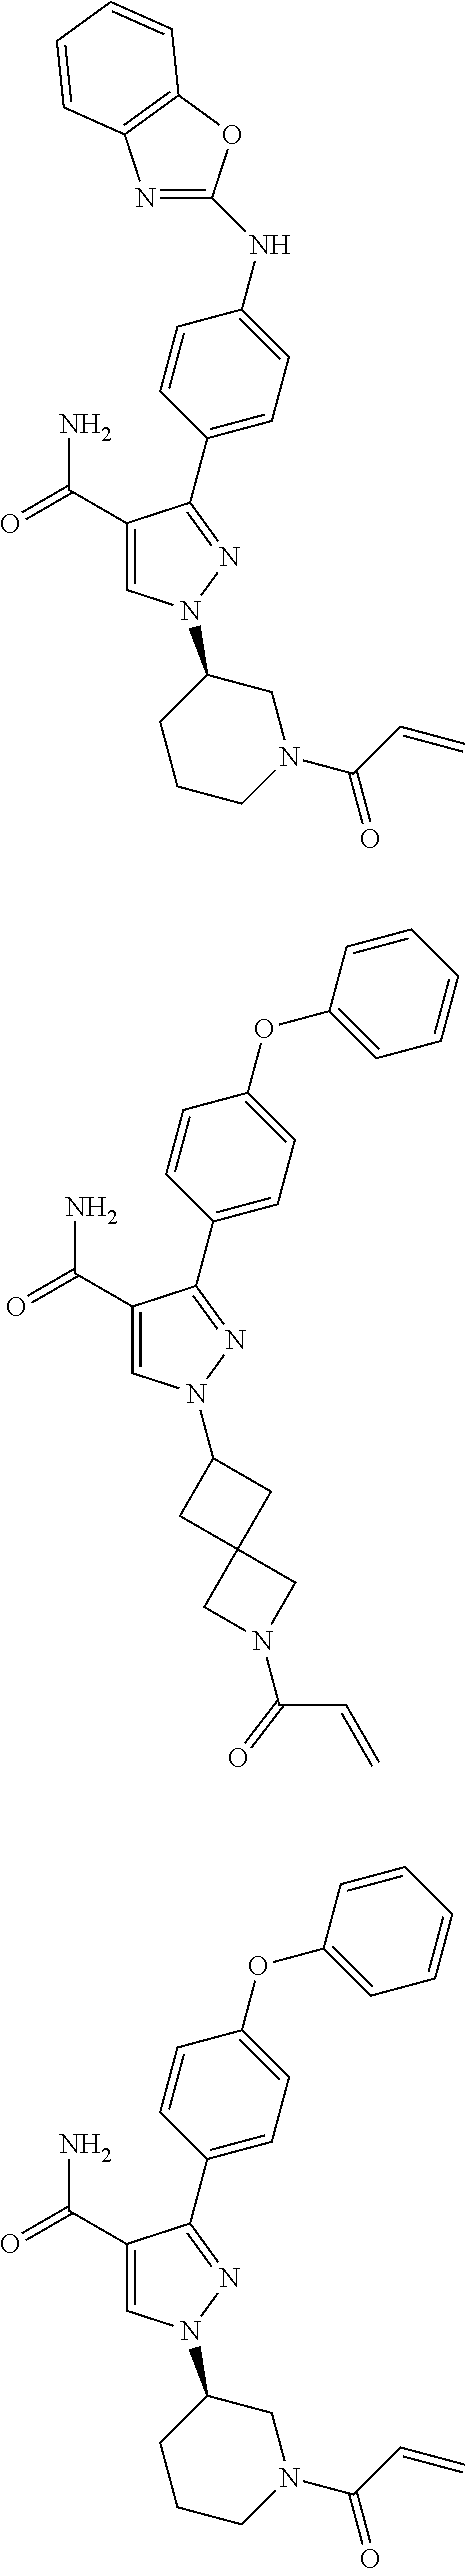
C1=CC(C2=NN(C3CCCN(C(=O)C=C)C3)C=C2C(=O)N)=CC=C1NC1=NC2=C(O1)C=CC=C2.C1=CC(C2=NN(C3CC4(C3)CN(C(C=C)=O)C4)C=C2C(=O)N)=CC=C1OC1=CC=CC=C1.C1=CC(C2=NN(C3CCCN(C(=O)C=C)C3)C=C2C(=O)N)=CC=C1OC1=CC=CC=C1
